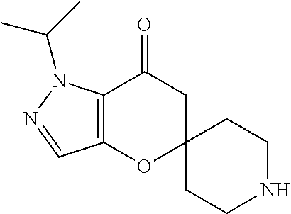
C12=C(OC3(CC1=O)CCNCC3)C=NN2C(C)C
